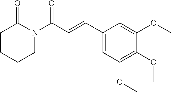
C1=CCCN(C(C=CC2=CC(OC)=C(OC)C(OC)=C2)=O)C1=O
